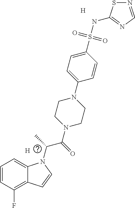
[H].C1=CC(F)=C2C(=C1)N(C(C(=O)N1CCN(C3=CC=C(S(NC4=NC=NS4)(=O)=O)C=C3)CC1)C)C=C2.[H]
